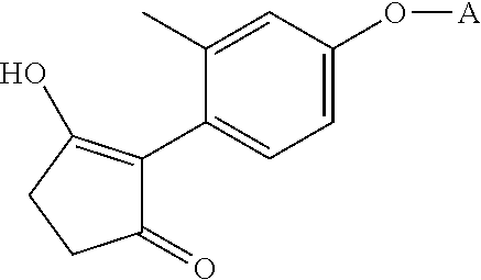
C1(C)=CC(O[A])=CC=C1C1=C(O)CCC1=O
